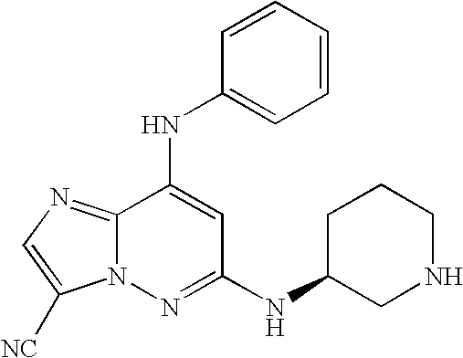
C12=NC=C([NC])N1N=C(NC1CNCCC1)C=C2NC1=CC=CC=C1
